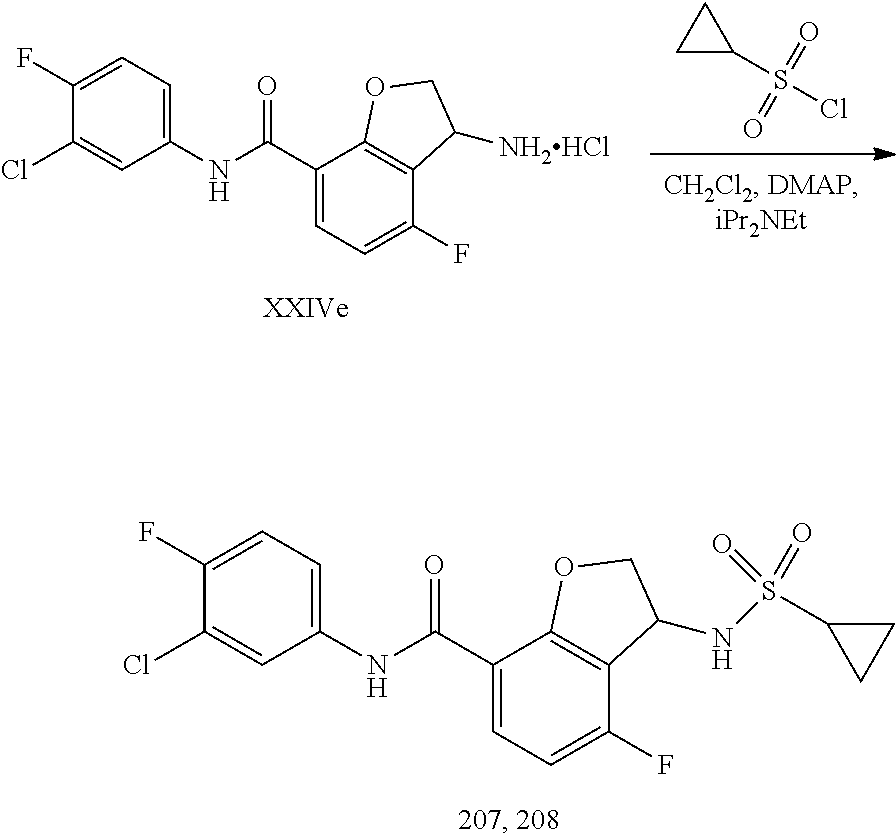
C1(Cl)=CC(NC(C2=CC=C(F)C3=C2OCC3NS(C2CC2)(=O)=O)=O)=CC=C1F.C1(S(Cl)(=O)=O)CC1.C1(Cl)=CC(NC(C2=CC=C(F)C3=C2OCC3[NH2HCl])=O)=CC=C1F
